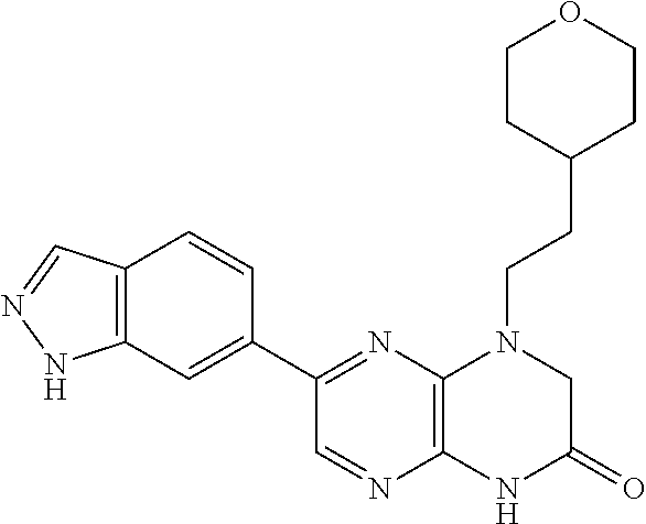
C1(C2=NC3=C(N=C2)NC(=O)CN3CCC2CCOCC2)=CC2=C(C=C1)C=NN2
